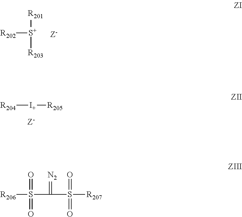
[R202][S+]([R201])[R203].[R204][I+][R205].[R206]S(C(S([R207])(=O)=O)=[N2])(=O)=O
